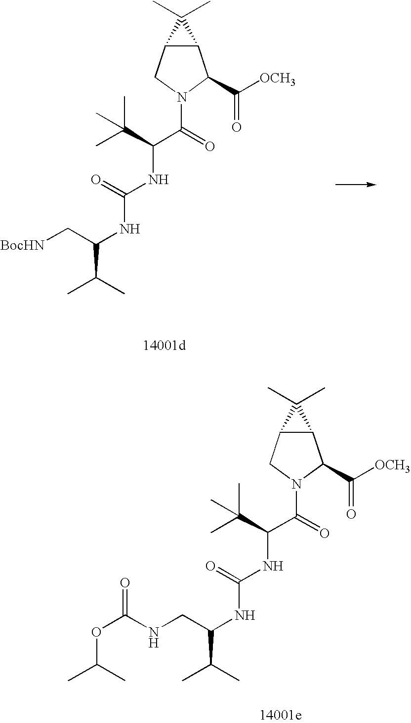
[BocHN]CC(NC(NC(C(C)(C)C)C(=O)N1CC2C(C1C(=O)[OCH3])C2(C)C)=O)C(C)C.N(CC(NC(NC(C(C)(C)C)C(=O)N1CC2C(C1C(=O)[OCH3])C2(C)C)=O)C(C)C)C(OC(C)C)=O
